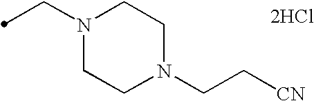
N1(CC)CCN(CC[CN])CC1.[2HCl]
